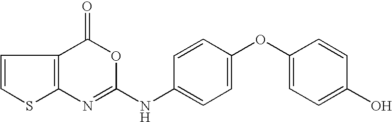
C12=C(C(=O)OC(NC3=CC=C(OC4=CC=C(O)C=C4)C=C3)=N1)C=CS2
